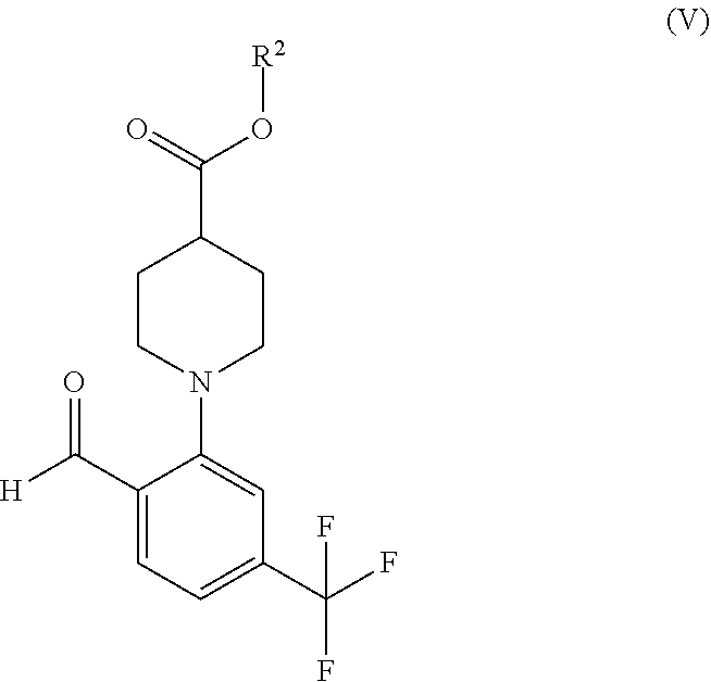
C1(C([H])=O)=CC=C(C(F)(F)F)C=C1N1CCC(C(=O)O[R2])CC1
